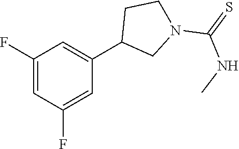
C1(F)=CC(F)=CC(C2CN(C(NC)=S)CC2)=C1
